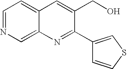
C1=NC=C2C(=C1)C=C(CO)C(C1=CSC=C1)=N2
